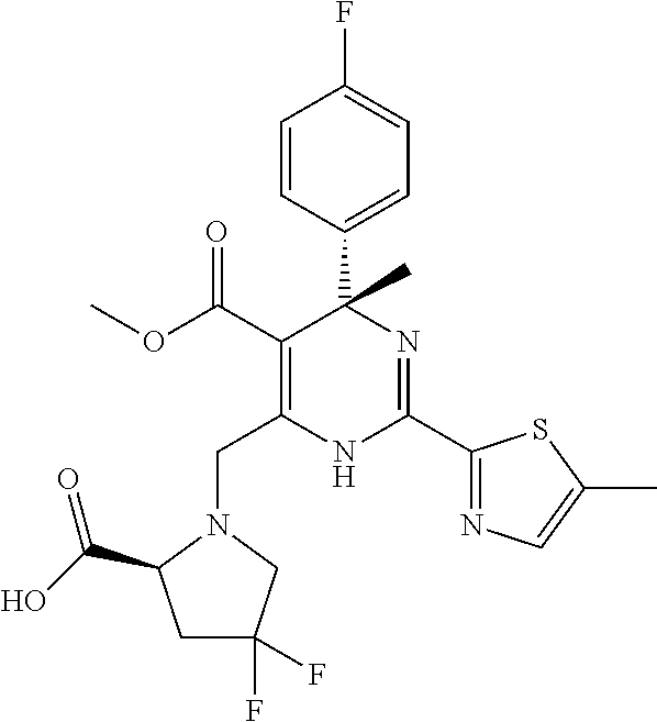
C(C1=C(C(=O)OC)C(C2=CC=C(F)C=C2)(C)N=C(C2=NC=C(C)S2)N1)N1CC(F)(F)CC1C(O)=O
